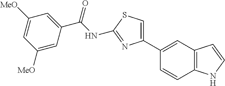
C(NC1=NC(C2=CC3=C(C=C2)NC=C3)=CS1)(=O)C1=CC([MeO])=CC([MeO])=C1
